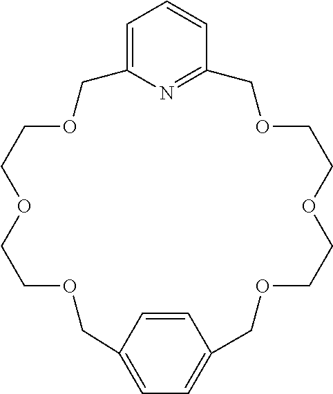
C1=C2N=C(C=C1)COCCOCCOCC1=CC=C(C=C1)COCCOCCOC2
